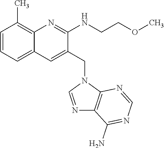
C1=CC=C2C(=C1C)N=C(NCCOC)C(CN1C=NC3=C1N=CN=C3N)=C2
